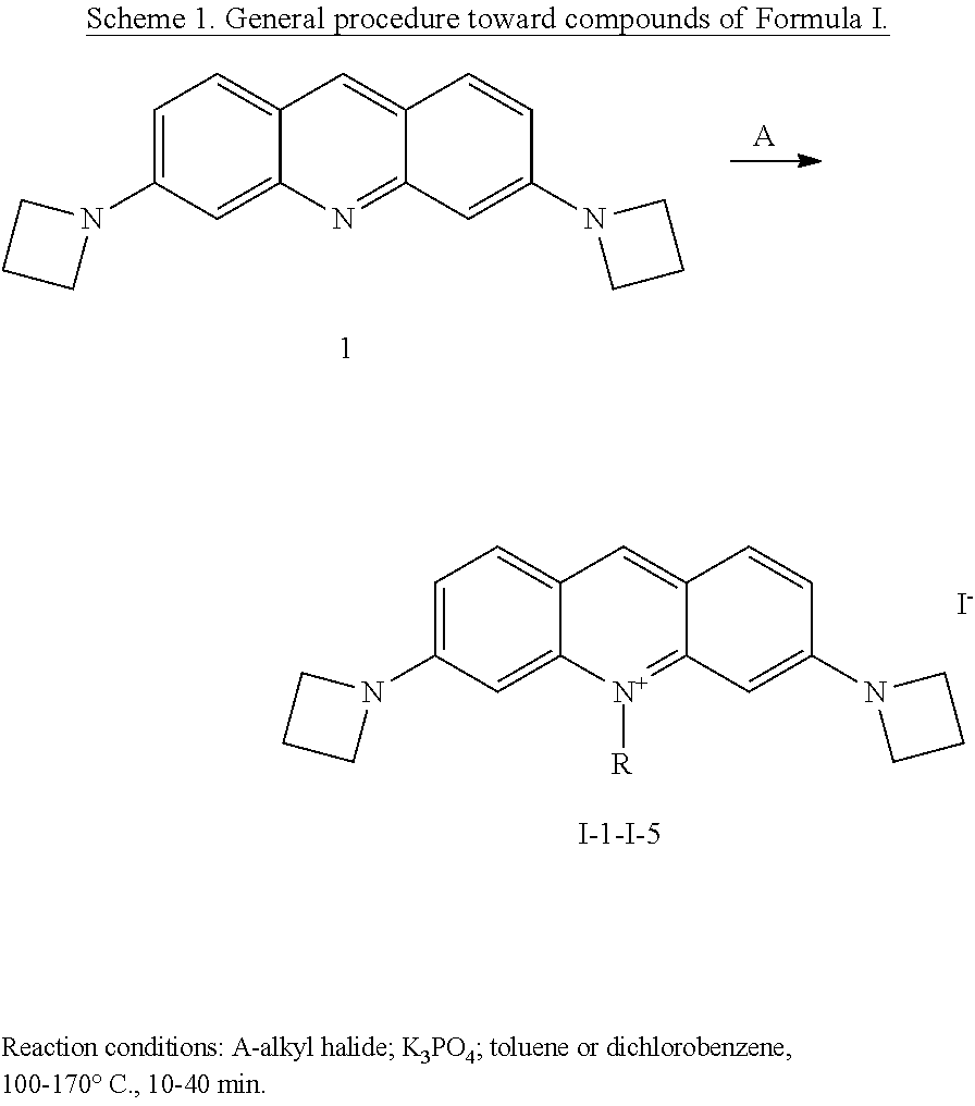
[A].C1=C(N2CCC2)C=C2C(=C1)C=C1C(=N2)C=C(N2CCC2)C=C1.C1=C(N2CCC2)C=C2C(=C1)C=C1C(=[N+]2[R])C=C(N2CCC2)C=C1.[I-]
